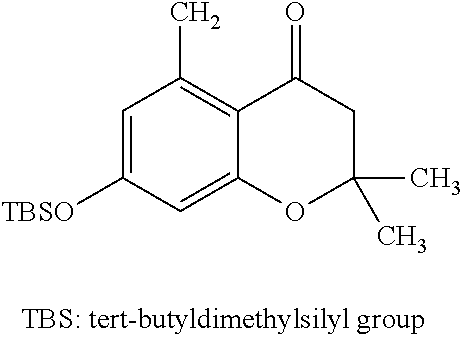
C1=C([TBSO])C=C2C(=C1C)C(=O)CC(C)(C)O2
